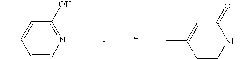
C1=CN=C(O)C=C1C.C1=CNC(=O)C=C1C
